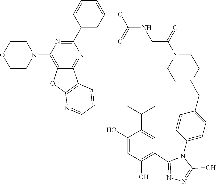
C(C(=O)N1CCN(CC2=CC=C(N3C(C4=C(O)C=C(O)C(C(C)C)=C4)=NN=C3O)C=C2)CC1)NC(OC1=CC=CC(C2=NC(N3CCOCC3)=C3C(=N2)C2=C(O3)N=CC=C2)=C1)=O
